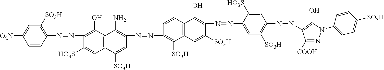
C1=CC(N=NC2=C(O)C3=C(C=C2[HO3S])C([SO3H])=CC(N=NC2=C([SO3H])C4=C(C=C2)C(O)=C(N=NC2=CC([SO3H])=C(N=NC5=C(O)N(C6=CC=C([SO3H])C=C6)N=C5[COOH])C=C2[HO3S])C([SO3H])=C4)=C3N)=C([SO3H])C=C1[O2N]
